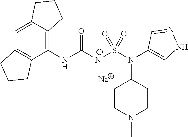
C1(NC(=O)[N-]S(N(C2=CNN=C2)C2CCN(C)CC2)(=O)=O)=C2C(=CC3=C1CCC3)CCC2.[Na]
